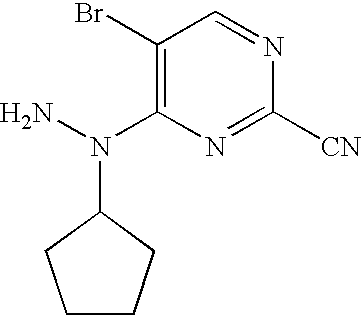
C1(Br)=C(N(N)C2CCCC2)N=C([CN])N=C1
